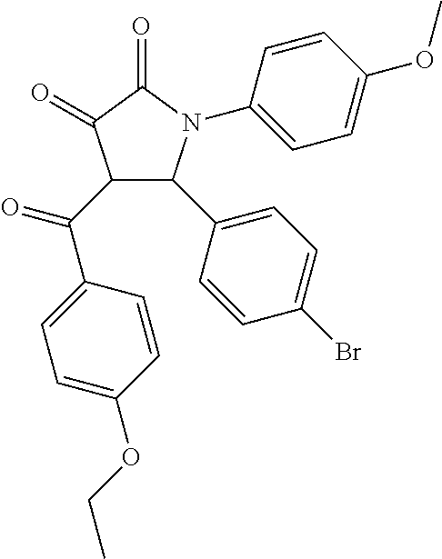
C1(=O)C(=O)C(C(C2=CC=C(OCC)C=C2)=O)C(C2=CC=C(Br)C=C2)N1C1=CC=C(OC)C=C1
